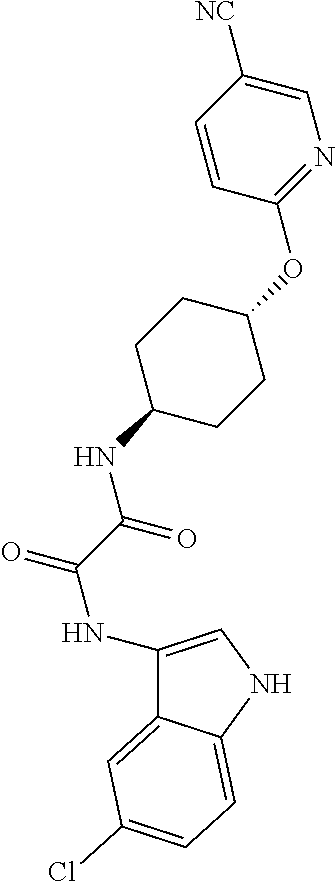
C1=C([NC])C=CC(OC2CCC(NC(C(NC3=CNC4=CC=C(Cl)C=C34)=O)=O)CC2)=N1
